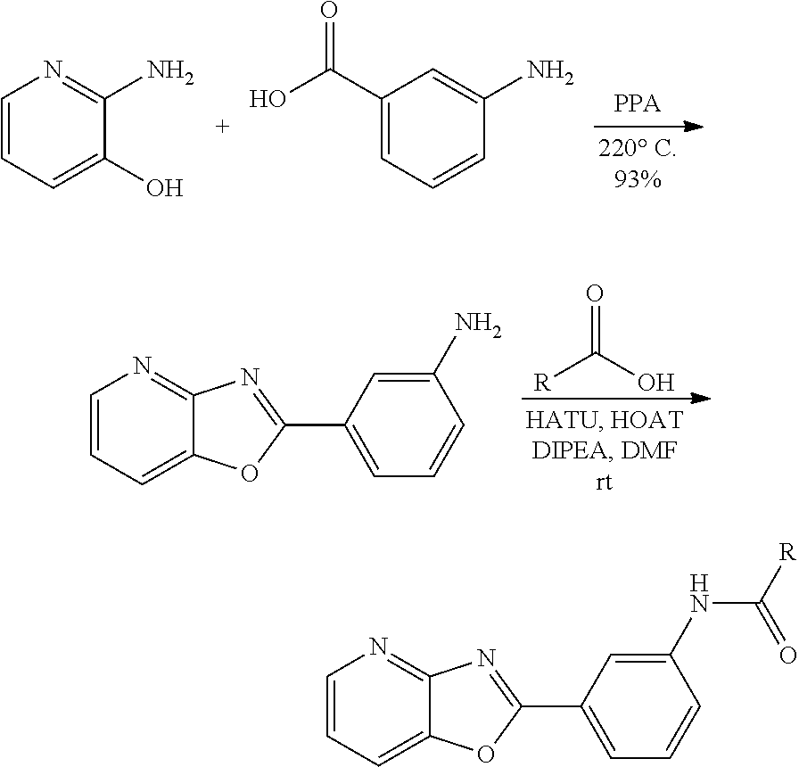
C1=CC=C(O)C(N)=N1.C1(C(O)=O)=CC=CC(N)=C1.[R]C(O)=O.C1=CC=C2C(=N1)N=C(C1=CC=CC(N)=C1)O2.C1=CC=C2C(=N1)N=C(C1=CC=CC(NC([R])=O)=C1)O2
